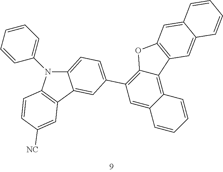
C12=CC=C(C3=C4C(=C5C(=C3)C=CC=C5)C3=C(O4)C=C4C(=C3)C=CC=C4)C=C1C1=C(N2C2=CC=CC=C2)C=CC([NC])=C1
